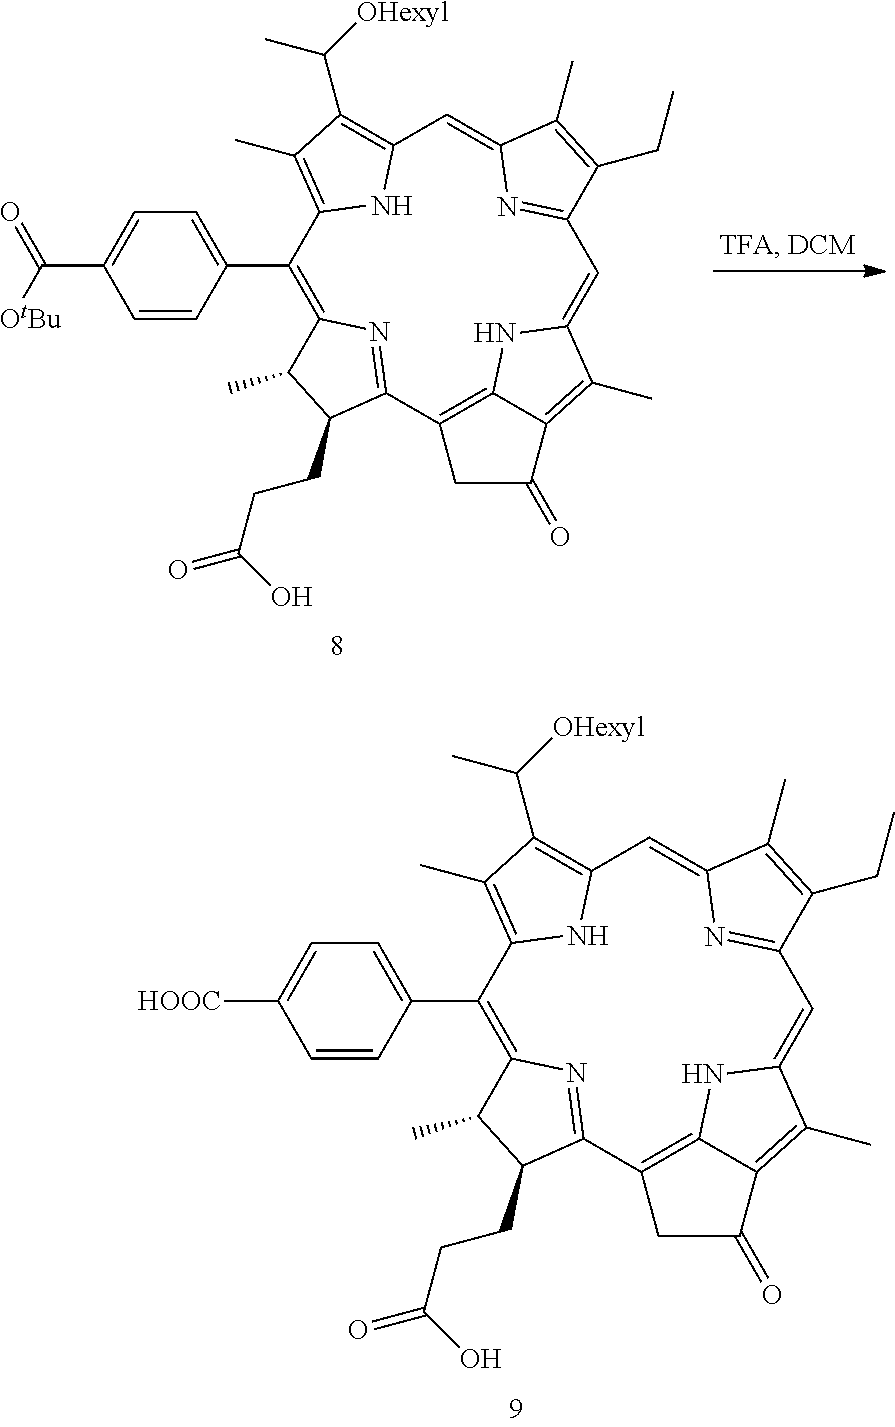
C1(C2=CC=C(C([OtBu])=O)C=C2)=C2N=C(C3=C4NC(=CC5=NC(=CC6=C(C([OHexyl])C)C(C)=C1N6)C(C)=C5CC)C(C)=C4C(=O)C3)C(CCC(O)=O)C2C.C1(C2=CC=C([HOOC])C=C2)=C2N=C(C3=C4NC(=CC5=NC(=CC6=C(C([OHexyl])C)C(C)=C1N6)C(C)=C5CC)C(C)=C4C(=O)C3)C(CCC(O)=O)C2C
